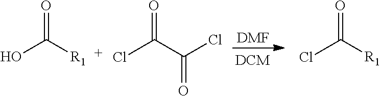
[DMF].OC([R1])=O.ClC(C(Cl)=O)=O.ClC([R1])=O
